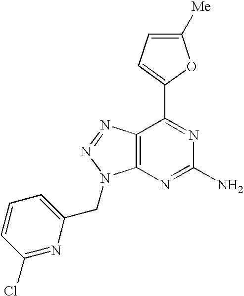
C1([Me])=CC=C(C2=NC(N)=NC3=C2N=NN3CC2=CC=CC(Cl)=N2)O1
